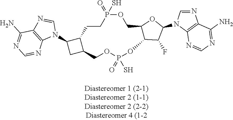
C12CCP(=O)(S)OCC3C(C(F)C(N4C=NC5=C4N=CN=C5N)O3)OP(=O)(S)OCC1CC2N1C=NC2=C1N=CN=C2N
